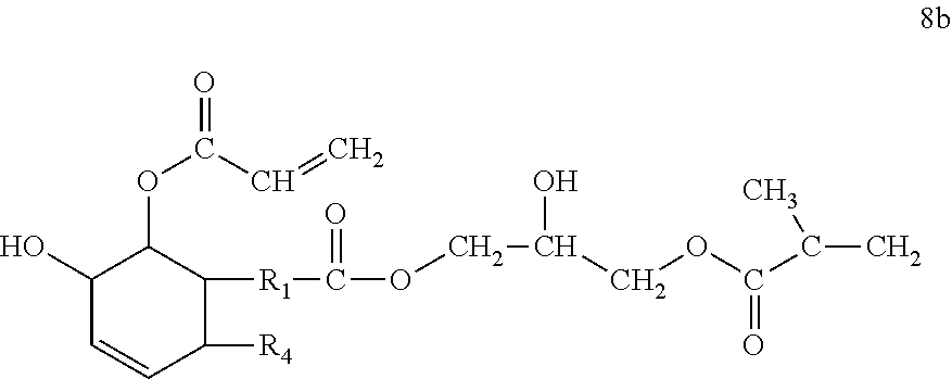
C1(O)C=CC([R4])C([R1]C(OCC(O)COC(C(C)C)=O)=O)C1OC(=O)C=C
